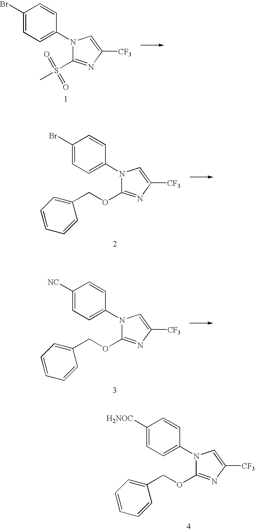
C1(Br)=CC=C(N2C(S(C)(=O)=O)=NC([CF3])=C2)C=C1.C1(Br)=CC=C(N2C(OCC3=CC=CC=C3)=NC([CF3])=C2)C=C1.C1([NC])=CC=C(N2C(OCC3=CC=CC=C3)=NC([CF3])=C2)C=C1.C1([H2NOC])=CC=C(N2C(OCC3=CC=CC=C3)=NC([CF3])=C2)C=C1
